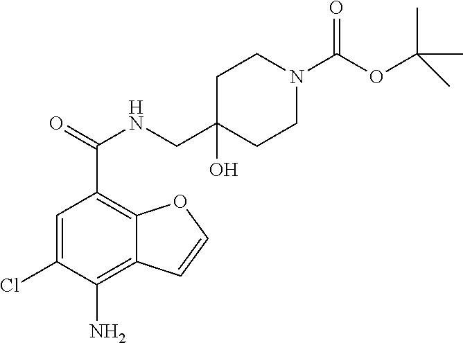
C1=C(Cl)C(N)=C2C(=C1C(NCC1(O)CCN(C(OC(C)(C)C)=O)CC1)=O)OC=C2
